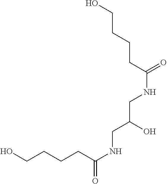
C(CCCC(NCC(CNC(=O)CCCCO)O)=O)O
